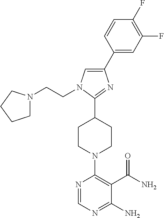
C1(C2=CN(CCN3CCCC3)C(C3CCN(C4=C(C(N)=O)C(N)=NC=N4)CC3)=N2)=CC(F)=C(F)C=C1
